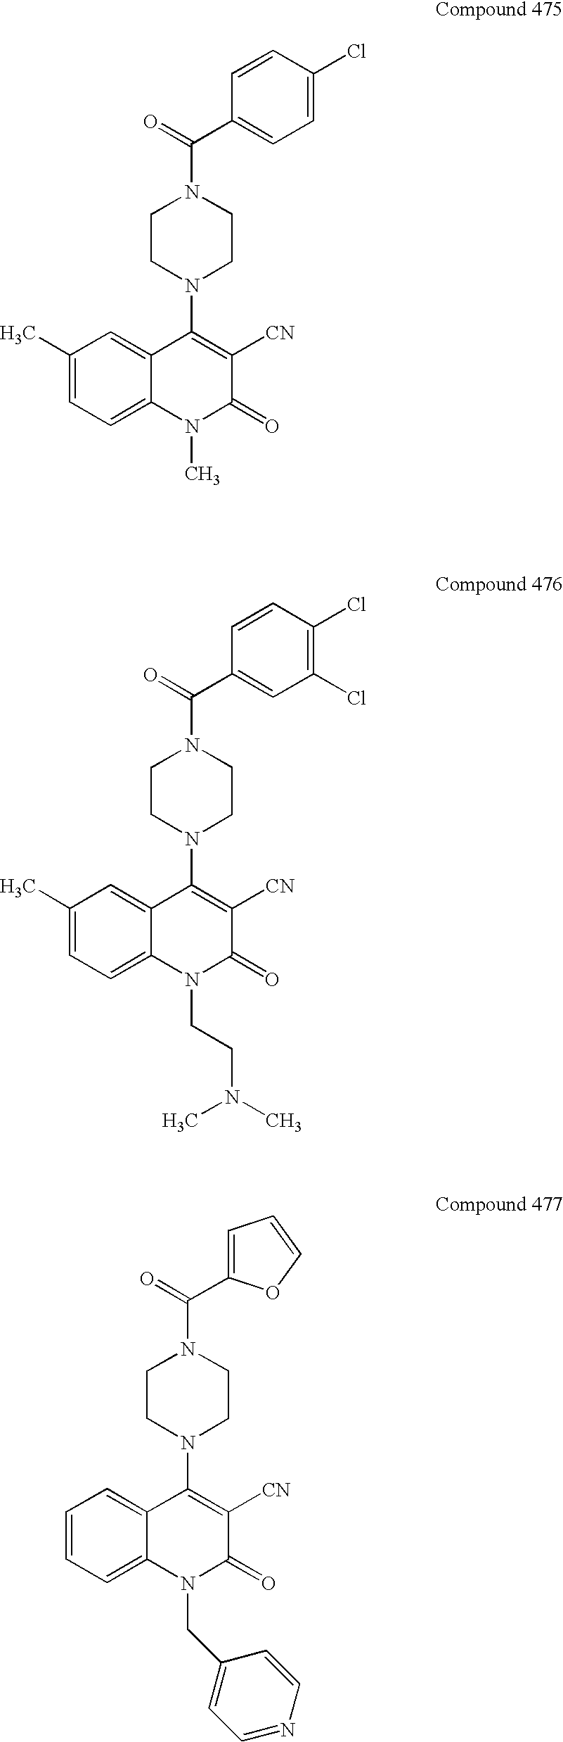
C(=O)(N1CCN(C2=C([CN])C(=O)N(C)C3=CC=C(C)C=C32)CC1)C1=CC=C(Cl)C=C1.C(=O)(N1CCN(C2=C([CN])C(=O)N(CCN(C)C)C3=CC=C(C)C=C32)CC1)C1=CC(Cl)=C(Cl)C=C1.C(=O)(N1CCN(C2=C([CN])C(=O)N(CC3=CC=NC=C3)C3=CC=CC=C32)CC1)C1=CC=CO1
